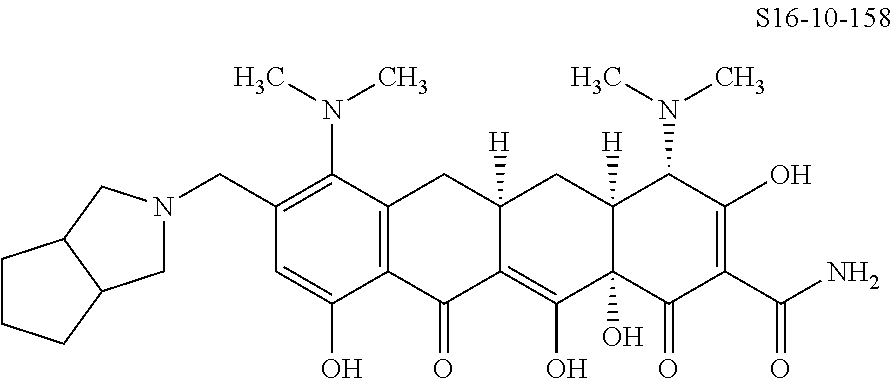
C1(CN2CC3C(C2)CCC3)=C(N(C)C)C2=C(C(O)=C1)C(=O)C1=C(O)C3(O)C([H])(CC1([H])C2)C(N(C)C)C(O)=C(C(N)=O)C3=O
